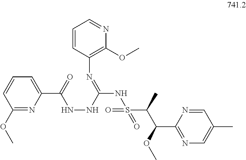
N1=C(OC)C=CC=C1C(NNC(=NC1=C(OC)N=CC=C1)NS(C(C(OC)C1=NC=C(C)C=N1)C)(=O)=O)=O
